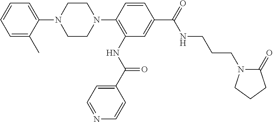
C1=C(C)C(N2CCN(C3=C(NC(C4=CC=NC=C4)=O)C=C(C(=O)NCCCN4C(=O)CCC4)C=C3)CC2)=CC=C1
